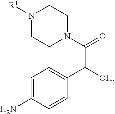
NC1=CC=C(C([OH])C(=O)N2CCN([R1])CC2)C=C1
